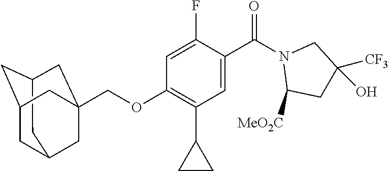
C12CC3CC(C1)CC(COC1=C(C4CC4)C=C(C(N4C([MeO2C])CC([CF3])(O)C4)=O)C(F)=C1)(C3)C2
